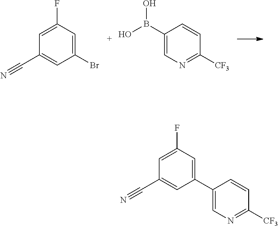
C1(Br)=CC(F)=CC(C#N)=C1.C1=C(B(O)O)C=CC([CF3])=N1.C1(C2=CN=C([CF3])C=C2)=CC(F)=CC(C#N)=C1
